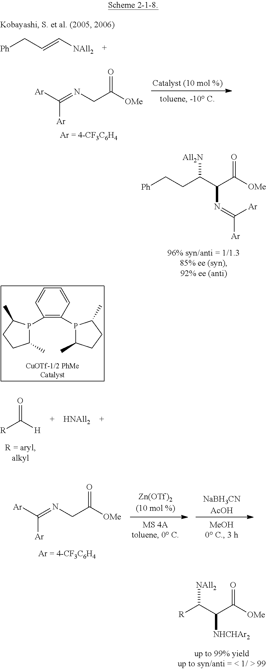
C(CC(C(C([OMe])=O)N=C([Ar])[Ar])[All2N])[Ph].[Ar]C(=NCC([OMe])=O)[Ar].[Ph]CC=C[NAll2].C1(P2C(C)CCC2C)=C(P2C(C)CCC2C)C=CC=C1.O=C([R])[H].O=C(C(C([R])[NAll2])[NHCHAr2])[OMe].O=C(CN=C([Ar])[Ar])[OMe].[NaBH3CNAcOH]
